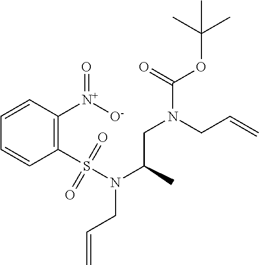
C1=CC=CC(S(N(C(C)CN(CC=C)C(OC(C)(C)C)=O)CC=C)(=O)=O)=C1[N+]([O-])=O
